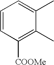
C1=CC([COOMe])=C(C)C(C)=C1
